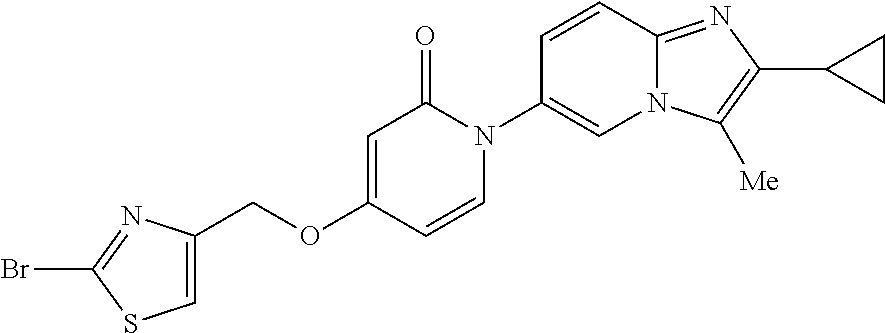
C(OC1=CC(=O)N(C2=CN3C(=NC(C4CC4)=C3[Me])C=C2)C=C1)C1=CSC(Br)=N1
